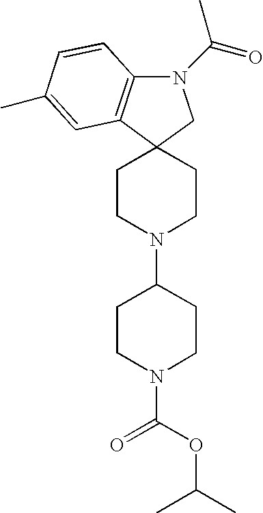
N1(C(=O)C)C2=C(C3(C1)CCN(C1CCN(C(OC(C)C)=O)CC1)CC3)C=C(C)C=C2
